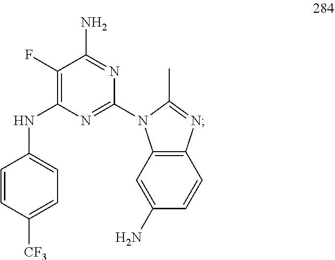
C1(N2C3=C(N=C2C)C=CC(N)=C3)=NC(NC2=CC=C([CF3])C=C2)=C(F)C(N)=N1
